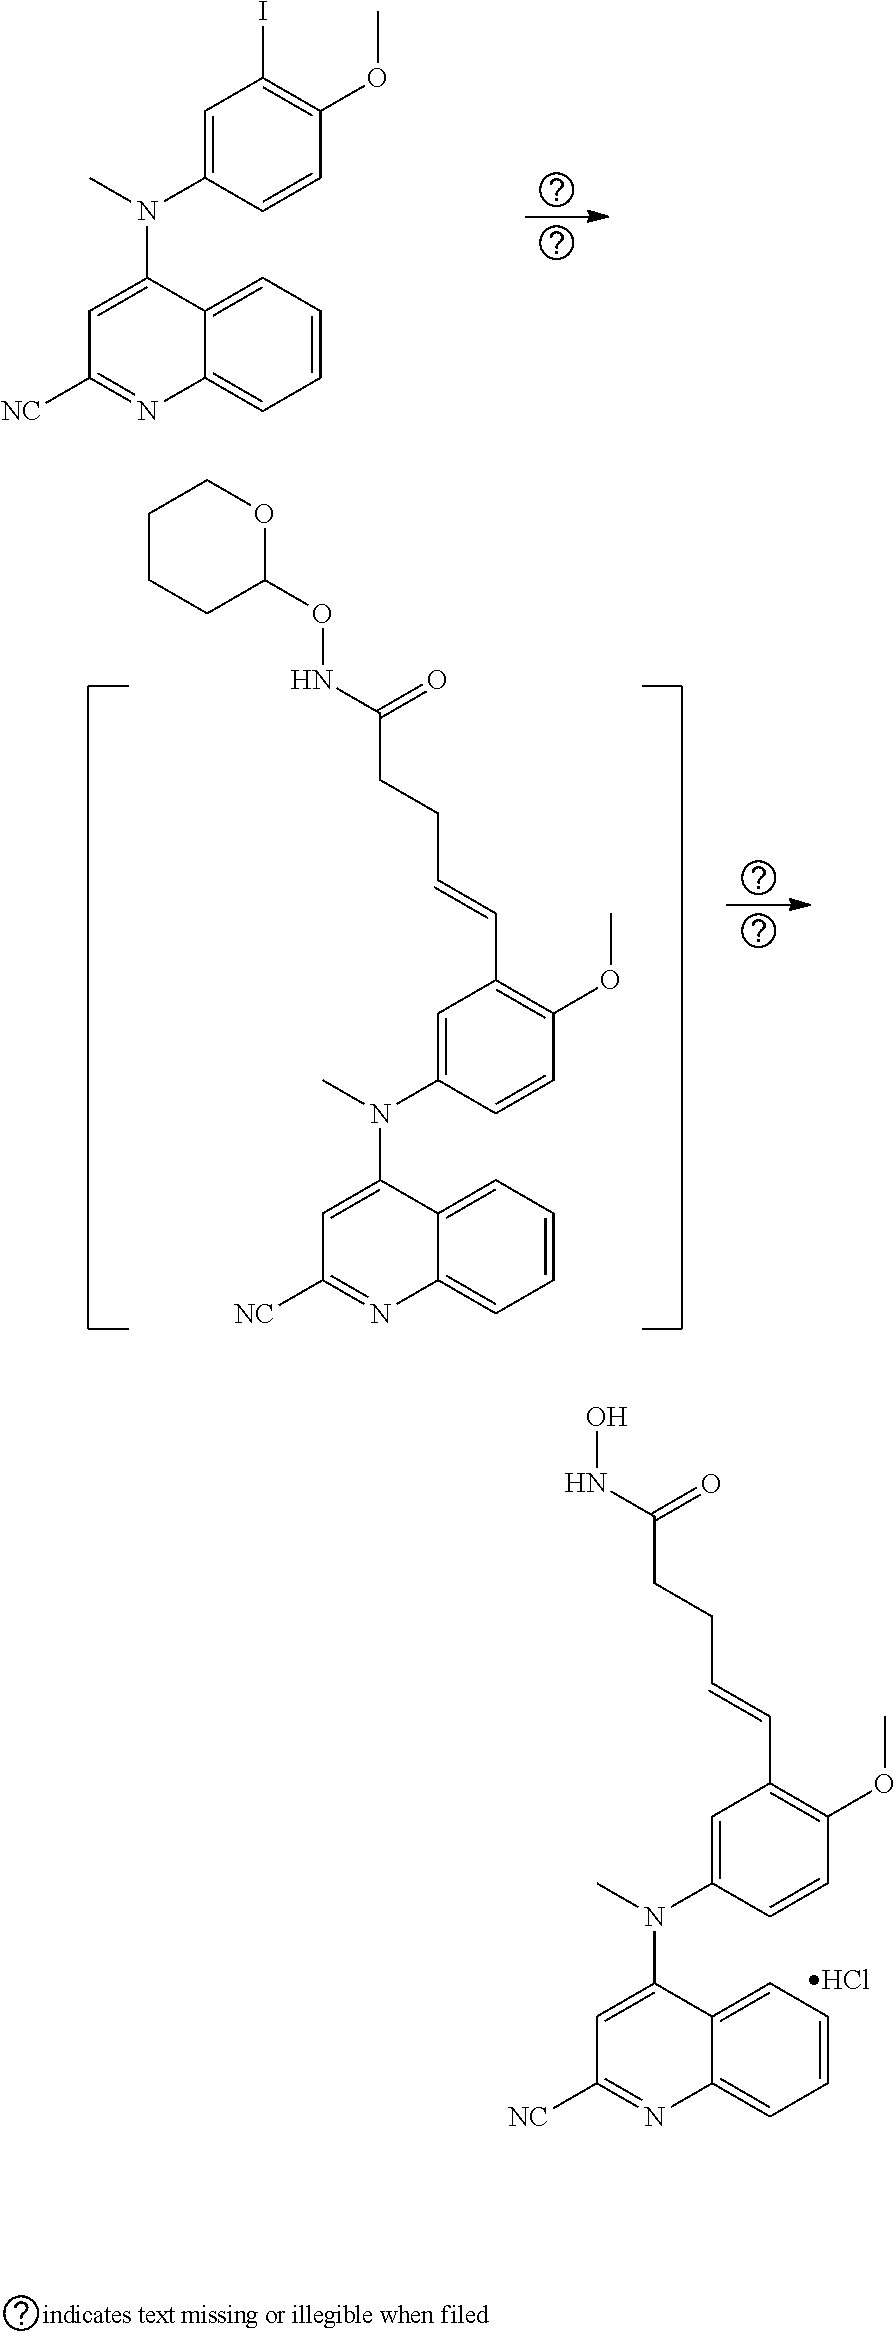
C1=C(N(C)C2=CC([NC])=NC3=CC=CC=C23)C=CC(OC)=C1C=CCCC(NO)=O.Cl.C1=C(N(C)C2=CC([NC])=NC3=CC=CC=C23)C=CC(OC)=C1I.C1=C(N(C)C2=CC([NC])=NC3=CC=CC=C23)C=CC(OC)=C1C=CCCC(NOC1OCCCC1)=O
